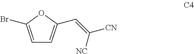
C1=C(Br)OC(C=C([CN])[NC])=C1
